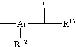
[Ar](C([R13])=O)(C)[R12]
